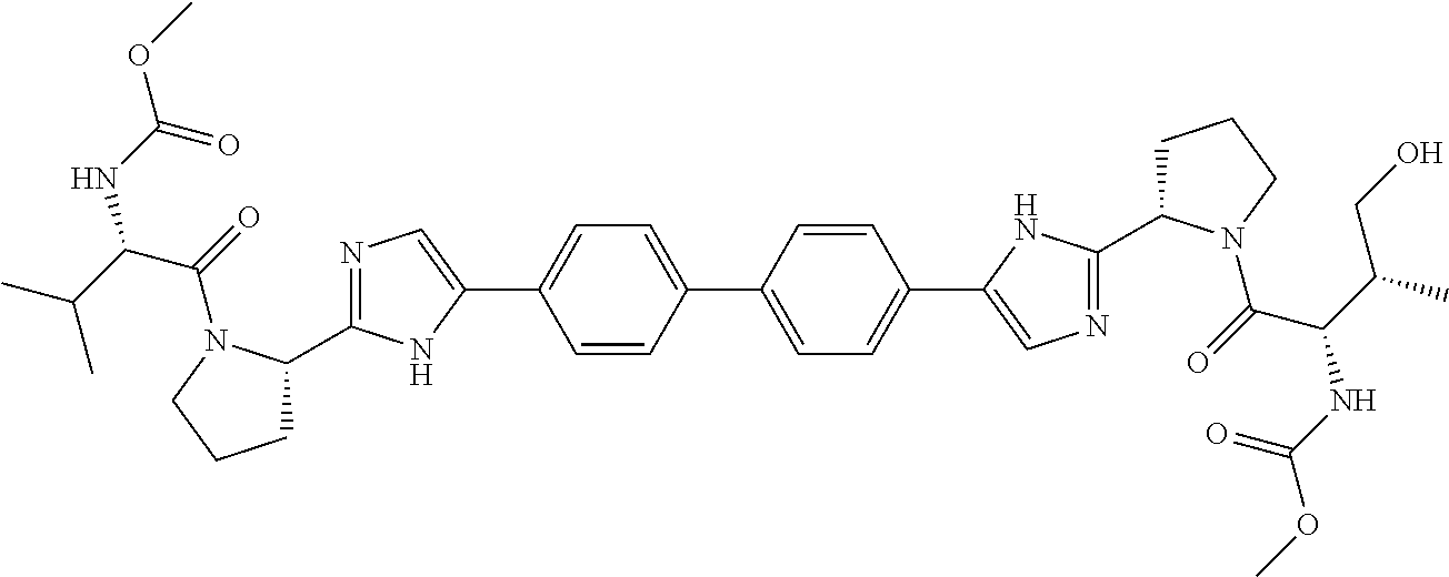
C1C(C2=NC=C(C3=CC=C(C4=CC=C(C5=CN=C(C6CCCN6C(=O)C(NC(OC)=O)C(CO)C)N5)C=C4)C=C3)N2)N(C(=O)C(C(C)C)NC(OC)=O)CC1
